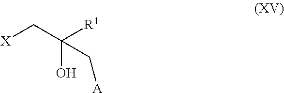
[X]CC(O)([R1])C[A]
